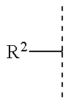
[R2]C(C)C
